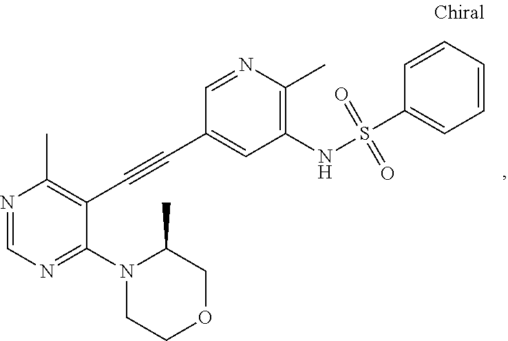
N1=CN=C(N2CCOCC2C)C(C#CC2=CC(NS(C3=CC=CC=C3)(=O)=O)=C(C)N=C2)=C1C
